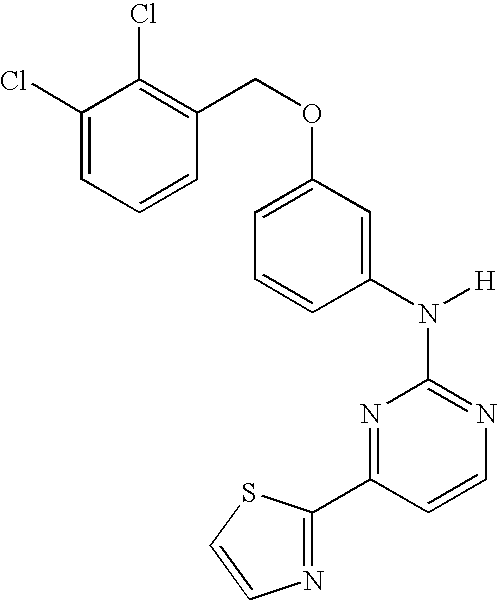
N1=C(N([H])C2=CC(OCC3=C(Cl)C(Cl)=CC=C3)=CC=C2)N=C(C2=NC=CS2)C=C1
